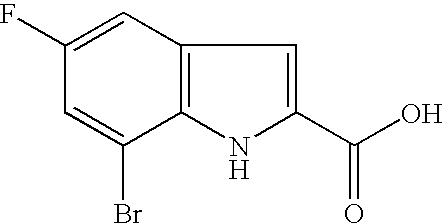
C12=C(NC(C(O)=O)=C1)C(Br)=CC(F)=C2
